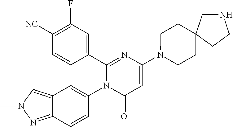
C1(C2=CC(F)=C([CN])C=C2)=NC(N2CCC3(CC2)CNCC3)=CC(=O)N1C1=CC2=CN(C)N=C2C=C1
